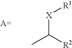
[X](C([R2])C)[R1]
